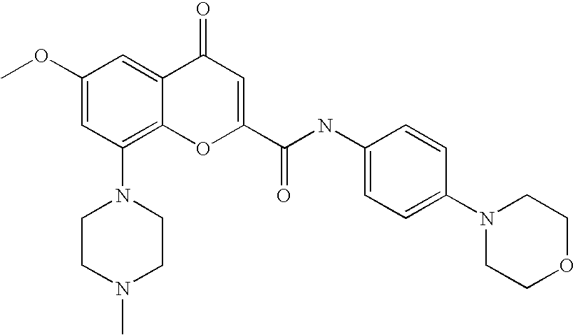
C1CN(C)CCN1C1=C2C(=CC(OC)=C1)C(=O)C=C(C(=O)NC1=CC=C(N3CCOCC3)C=C1)O2
